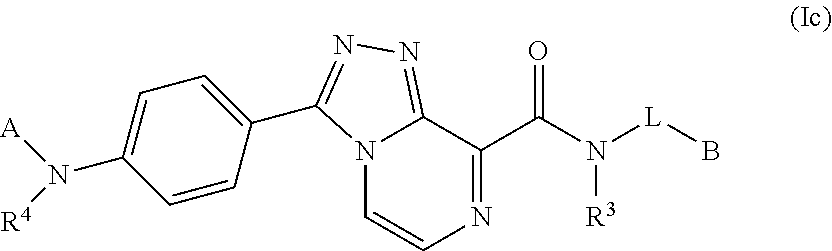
N12C=CN=C(C(N([L]B)[R3])=O)C1=NN=C2C1=CC=C(N([A])[R4])C=C1
